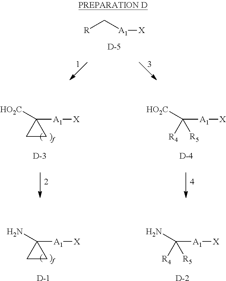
[D].[A1]([X])C[R].C1([A1][X])([HO2C])CC1.[D].C([A1][X])([HO2C])([R4])[R5].[D].C([A1][X])(N)([R4])[R5].[D].C1([A1][X])(N)CC1.[D]
